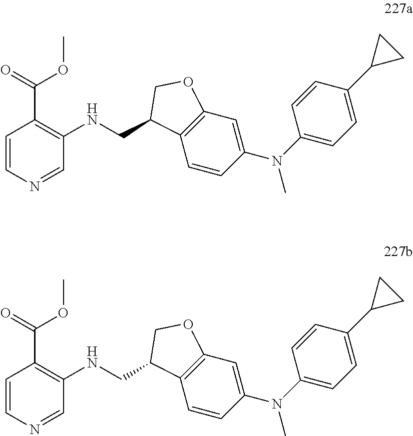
C(NC1=C(C(OC)=O)C=CN=C1)C1C2=C(C=C(N(C3=CC=C(C4CC4)C=C3)C)C=C2)OC1.C(NC1=C(C(OC)=O)C=CN=C1)C1C2=C(C=C(N(C3=CC=C(C4CC4)C=C3)C)C=C2)OC1
